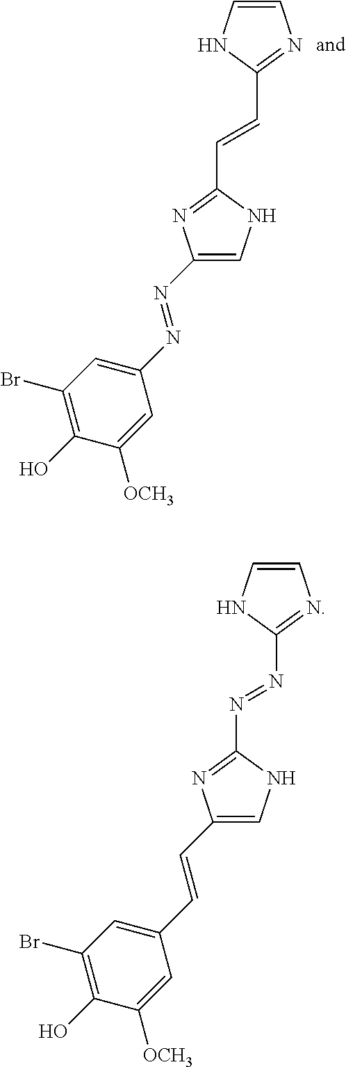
C1=CNC(C=CC2=NC(N=NC3=CC(Br)=C(O)C([OCH3])=C3)=CN2)=N1.C1=CNC(N=NC2=NC(C=CC3=CC(Br)=C(O)C([OCH3])=C3)=CN2)=N1
